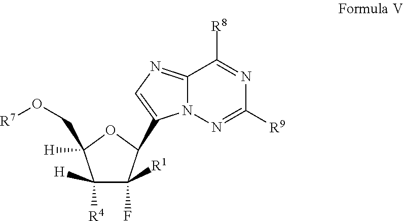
N12C(=NC=C1C1C(F)([R1])C([R4])([H])C(CO[R7])([H])O1)C([R8])=NC([R9])=N2
